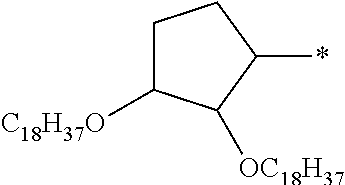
C1C([C18H37O])C([OC18H37])C(*)C1
